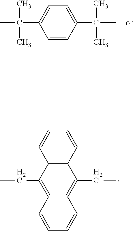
C1=C(C(C)(C)C)C=CC(C(C)(C)C)=C1.CCC1=C2C(=C(CC)C3=C1C=CC=C3)C=CC=C2
